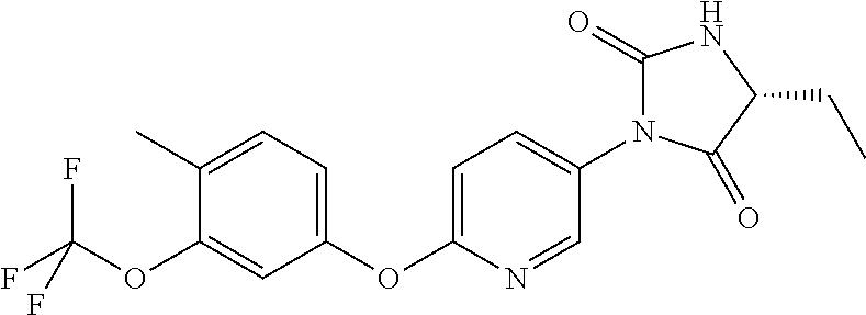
C1(OC2=CC=C(N3C(=O)NC(CC)C3=O)C=N2)=CC=C(C)C(OC(F)(F)F)=C1
